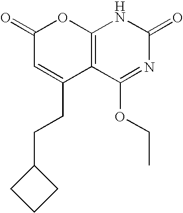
C1(=O)C=C(CCC2CCC2)C2=C(O1)NC(=O)N=C2OCC
